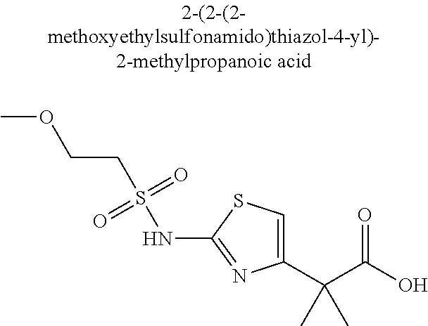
C1(C(C(=O)O)(C)C)=CSC(NS(=O)(=O)CCOC)=N1
